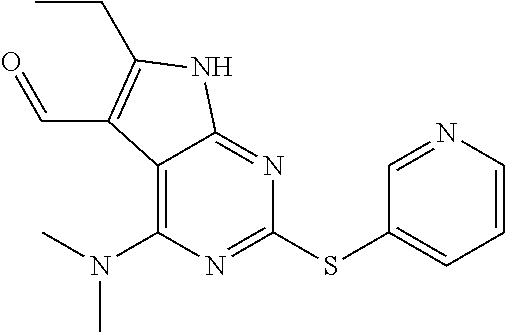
S(C1=CC=CN=C1)C1=NC(N(C)C)=C2C(=N1)NC(CC)=C2C=O
